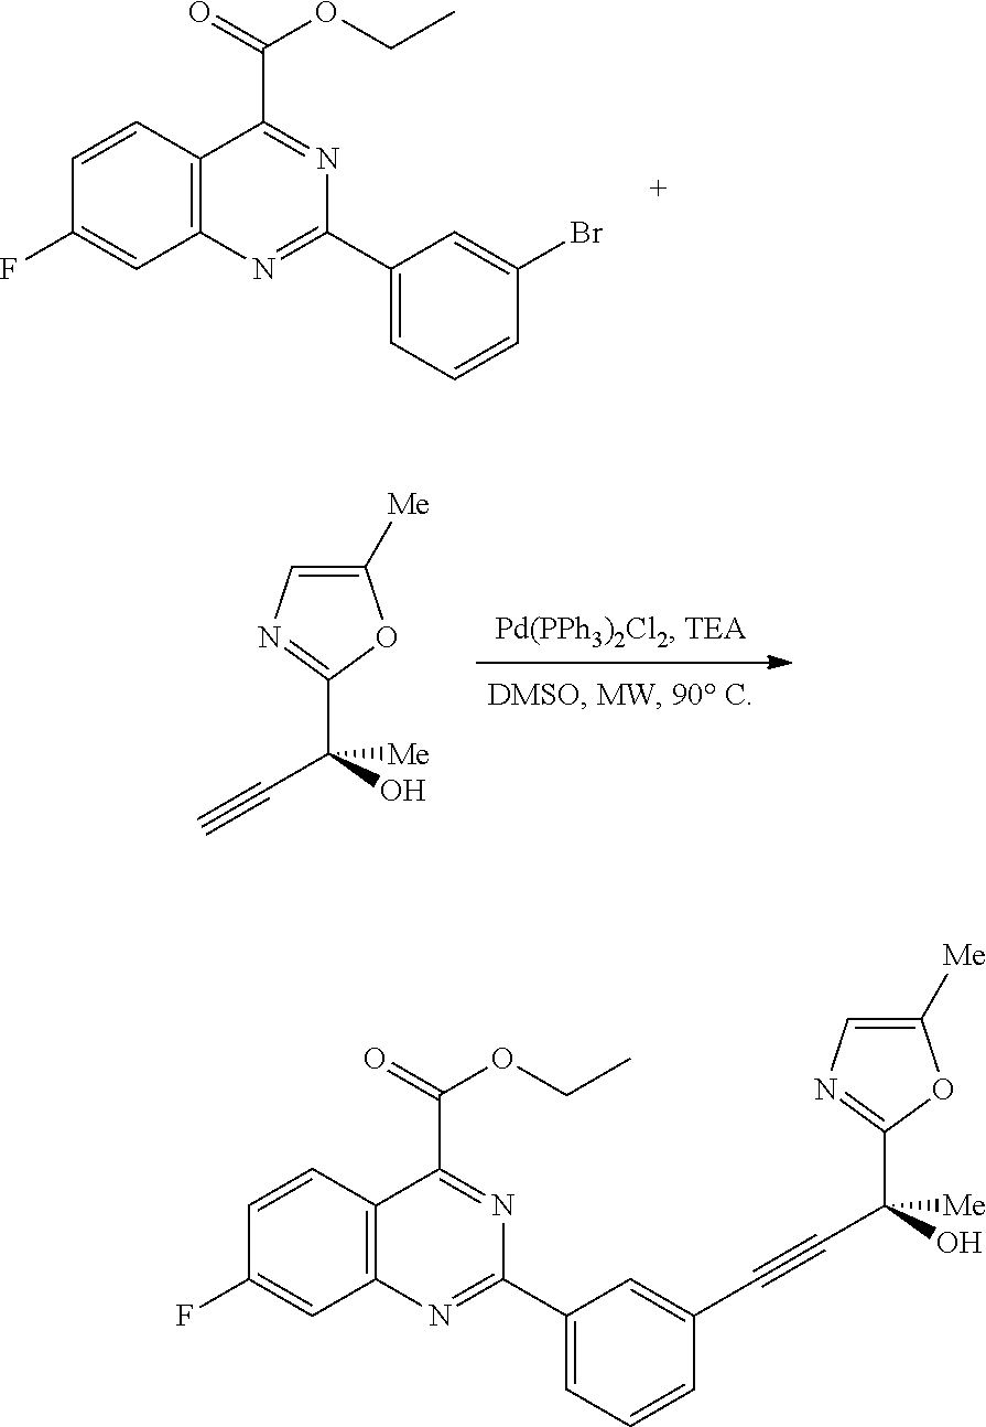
C#CC(O)([Me])C1=NC=C([Me])O1.C1(F)=CC2=C(C=C1)C(C(=O)OCC)=NC(C1=CC=CC(Br)=C1)=N2.C1(F)=CC2=C(C=C1)C(C(=O)OCC)=NC(C1=CC=CC(C#CC(O)([Me])C3=NC=C([Me])O3)=C1)=N2
